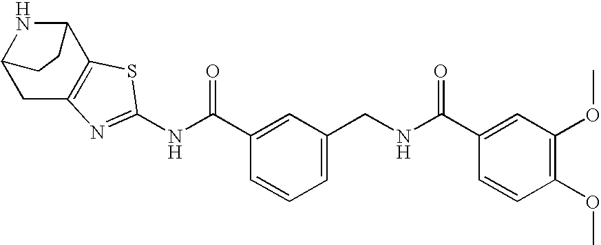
C1=C(CNC(C2=CC(OC)=C(OC)C=C2)=O)C=C(C(NC2=NC3=C(C4NC(C3)CC4)S2)=O)C=C1
